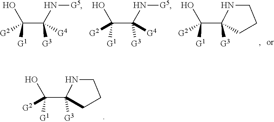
C([G1])(C([G3])([G4])N[G5])([G2])O.C([G1])(C([G3])([G4])N[G5])([G2])O.C([G1])(C1([G3])CCCN1)([G2])O.C([G1])(C1([G3])CCCN1)([G2])O
